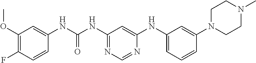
C1=CC(NC(NC2=NC=NC(NC3=CC=CC(N4CCN(C)CC4)=C3)=C2)=O)=CC(OC)=C1F
